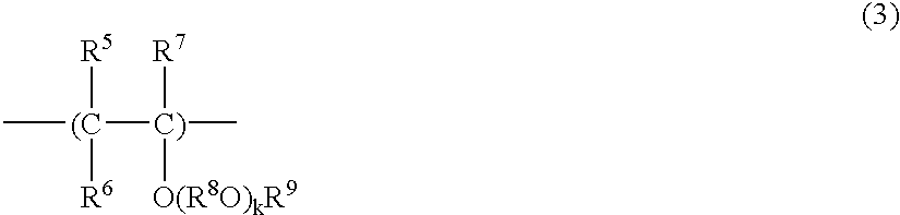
C[(C]([C)](C)([R7])[O(R8O)kR9])([R5])[R6]
